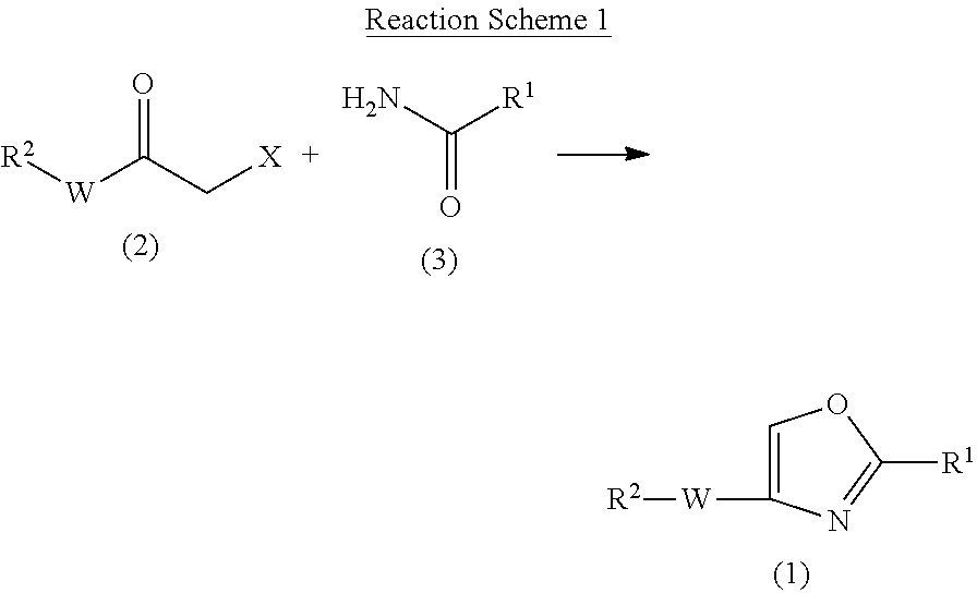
[R2][W]C(C[X])=O.NC([R1])=O.[R2][W]C1=COC([R1])=N1
